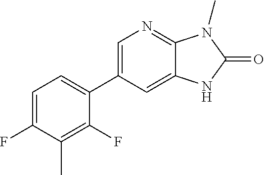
C1=C(C2=CC=C(F)C(C)=C2F)C=C2C(=N1)N(C)C(=O)N2
